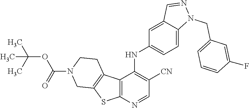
C12=C(N=CC([CN])=C1NC1=CC=C3C(=C1)C=NN3CC1=CC=CC(F)=C1)SC1=C2CCN(C(=O)OC(C)(C)C)C1
